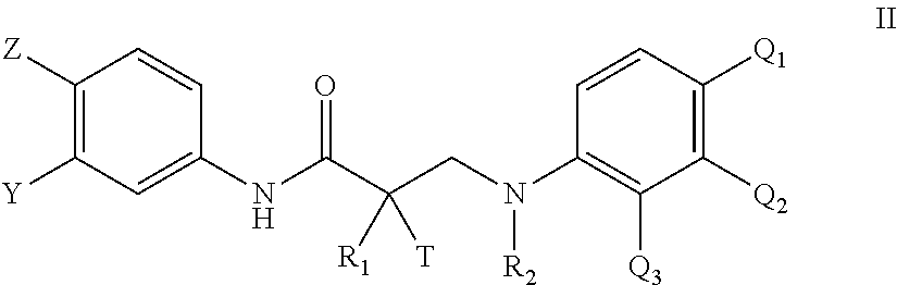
[R2]N(C1=C([Q3])C([Q2])=C([Q1])C=C1)CC([R1])(C(NC1=CC([Y])=C([Z])C=C1)=O)[T]
